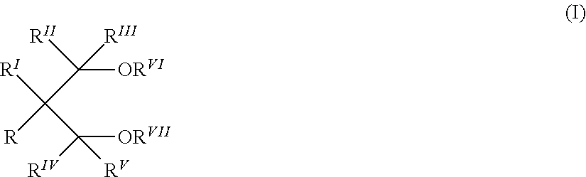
C([ORVI])([RIII])(C([RI])([R])C([ORVII])([RV])[RIV])[RII]
